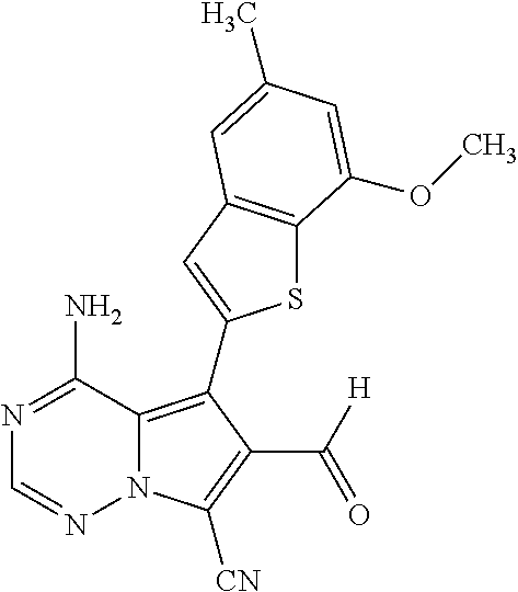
N1=C(N)C2=C(C3=CC4=C(S3)C(OC)=CC(C)=C4)C(C([H])=O)=C([CN])N2N=C1
